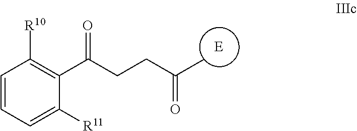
C1=CC([R10])=C(C(CCC(C)=O)=O)C([R11])=C1
